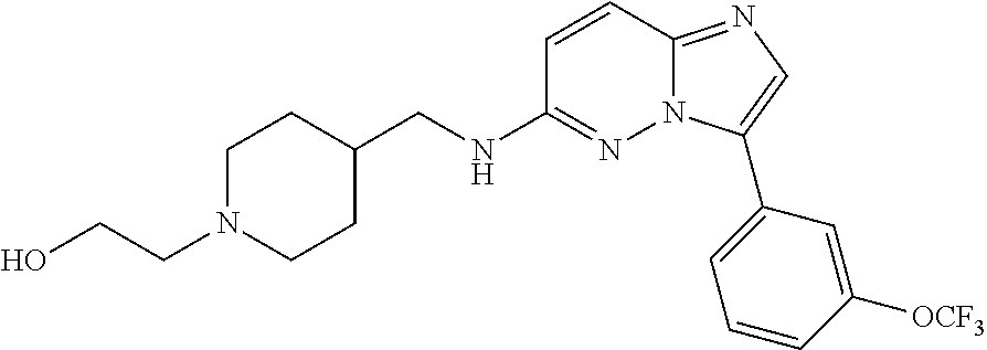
C1C(CNC2=NN3C(=NC=C3C3=CC=CC([OCF3])=C3)C=C2)CCN(CCO)C1
